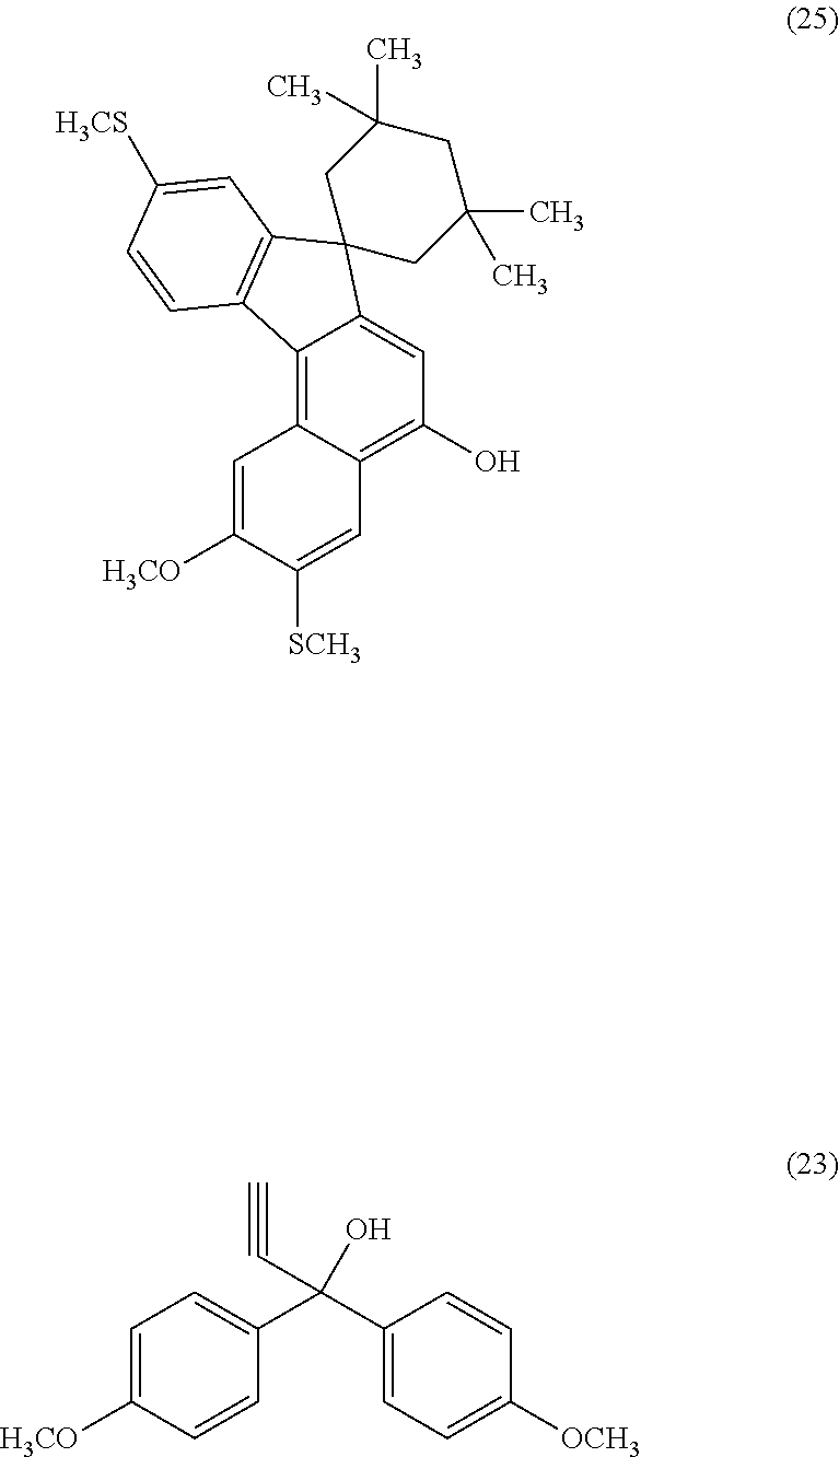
C1=C([H3CO])C=CC(C(C2=CC=C([OCH3])C=C2)(O)C#C)=C1.C12=C3C(=C(O)C=C1C1(C4=C2C=CC([H3CS])=C4)CC(C)(C)CC(C)(C)C1)C=C([SCH3])C([H3CO])=C3
